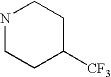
N1CCC([CF3])CC1
